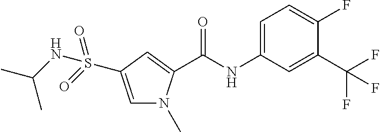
C(NC1=CC=C(F)C(C(F)(F)F)=C1)(=O)C1=CC(S(=O)(NC(C)C)=O)=CN1C
